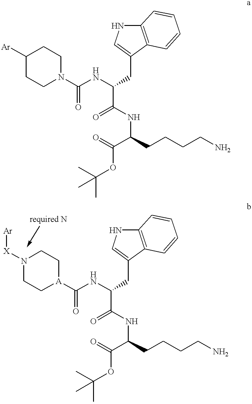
C1([Ar])CCN(C(NC(CC2=CNC3=C2C=CC=C3)C(=O)NC(C(=O)OC(C)(C)C)CCCCN)=O)CC1.N1([X][Ar])CC[A](C(NC(CC2=CNC3=C2C=CC=C3)C(=O)NC(C(=O)OC(C)(C)C)CCCCN)=O)CC1
